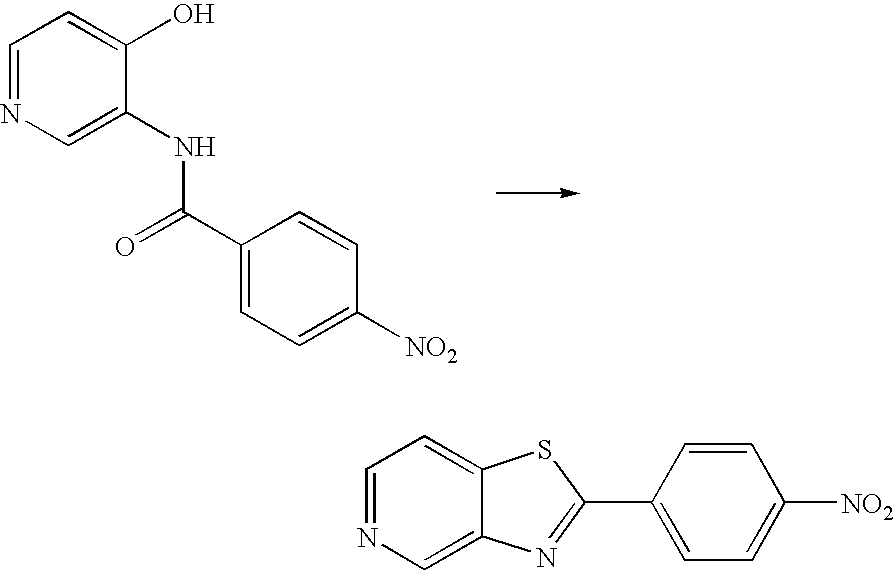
C1=NC=C(NC(C2=CC=C([NO2])C=C2)=O)C(O)=C1.C1=NC=C2C(=C1)SC(C1=CC=C([NO2])C=C1)=N2
